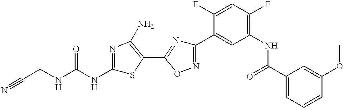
C(CNC(NC1=NC(N)=C(C2=NC(C3=CC(NC(C4=CC=CC(OC)=C4)=O)=C(F)C=C3F)=NO2)S1)=O)#N
